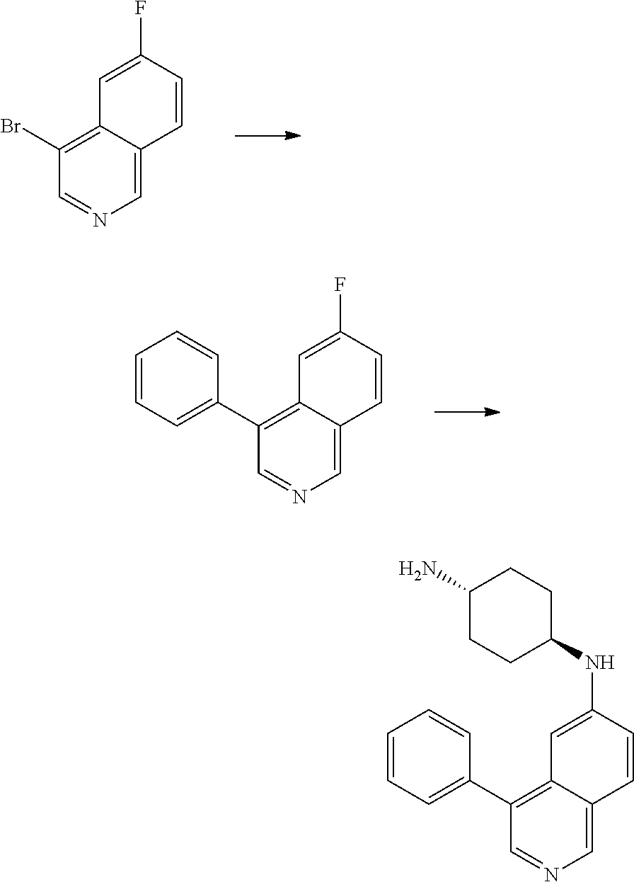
C1=C2C(=C(Br)C=N1)C=C(F)C=C2.C1=C2C(=C(C3=CC=CC=C3)C=N1)C=C(F)C=C2.C1=C2C(=C(C3=CC=CC=C3)C=N1)C=C(NC1CCC(N)CC1)C=C2
